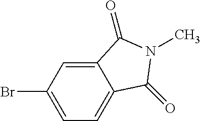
C1=C2C(=CC=C1Br)C(=O)N(C)C2=O
